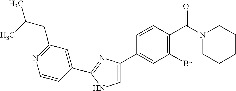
C1(C2=NC(C3=CC(Br)=C(C(N4CCCCC4)=O)C=C3)=CN2)=CC(CC(C)C)=NC=C1
